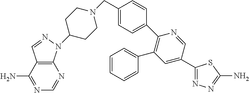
C1(C2=CC(C3=CC=CC=C3)=C(C3=CC=C(CN4CCC(N5C6=C(C=N5)C(N)=NC=N6)CC4)C=C3)N=C2)=NN=C(N)S1
